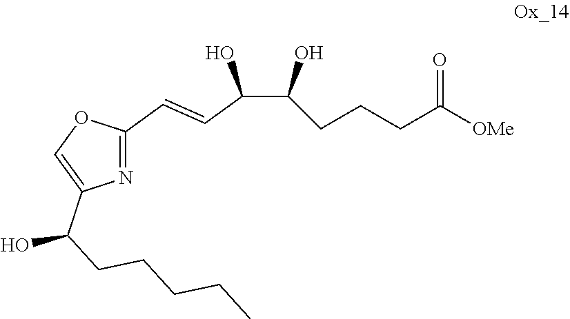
N1=C(C=CC(C(O)CCCC([OMe])=O)O)OC=C1C(CCCCC)O
